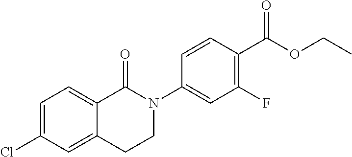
C1=C(Cl)C=C2C(=C1)C(=O)N(C1=CC(F)=C(C(OCC)=O)C=C1)CC2
